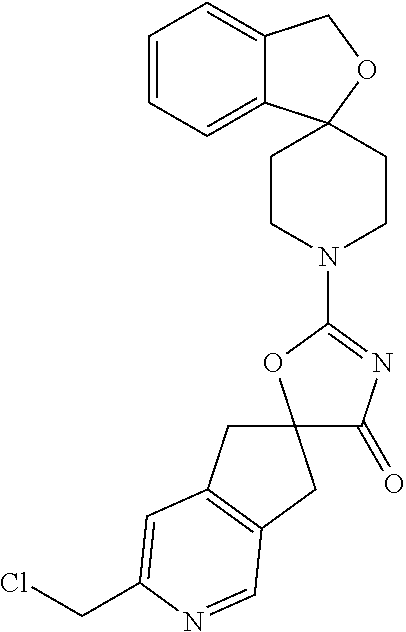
C1=CC=C2C(=C1)COC21CCN(C2=NC(=O)C3(O2)CC2=C(C3)C=NC(CCl)=C2)CC1
